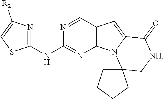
N(C1=NC2=C(C=N1)C=C1N2C2(C[NH]C1=O)CCCC2)C1=NC([R2])=CS1
